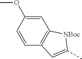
C1=CC(OC)=CC2=C1C=C(C)[NBoc]2
